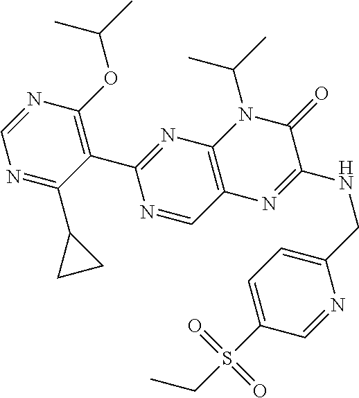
C1(C2=NC3=C(C=N2)N=C(NCC2=CC=C(S(CC)(=O)=O)C=N2)C(=O)N3C(C)C)=C(OC(C)C)N=CN=C1C1CC1
